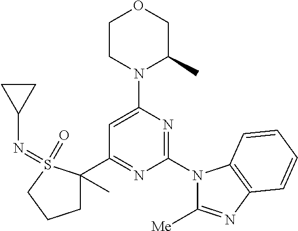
C1(C2=NC(N3C([Me])=NC4=C3C=CC=C4)=NC(N3C(C)COCC3)=C2)(C)CCCS1(=O)=NC1CC1
